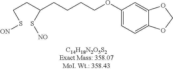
C(CC(CCCCOC1=CC=C2C(=C1)OCO2)S[NO])S[ON]
